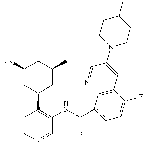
C1=NC2=C(C=C1N1CCC(C)CC1)C(F)=CC=C2C(NC1=C(C2CC(C)CC(N)C2)C=CN=C1)=O
